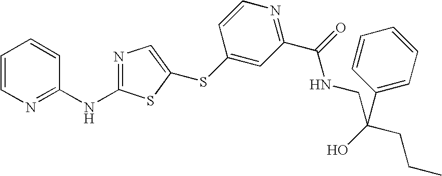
C1=CN=C(NC2=NC=C(SC3=CC(C(=O)NCC(C4=CC=CC=C4)(O)CCC)=NC=C3)S2)C=C1
